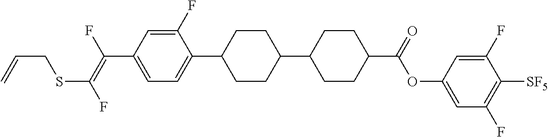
C1=C(F)C(C2CCC(C3CCC(C(OC4=CC(F)=C([SF5])C(F)=C4)=O)CC3)CC2)=CC=C1C(=C(F)SCC=C)F
